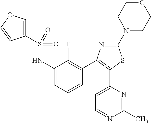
S(NC1=CC=CC(C2=C(C3=CC=NC(C)=N3)SC(N3CCOCC3)=N2)=C1F)(=O)(=O)C1=COC=C1
